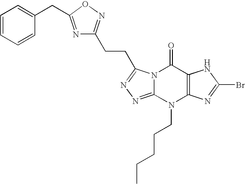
N12C(=NN=C1CCC1=NOC(CC3=CC=CC=C3)=N1)N(CCCCC)C1=C(C2=O)NC(Br)=N1
